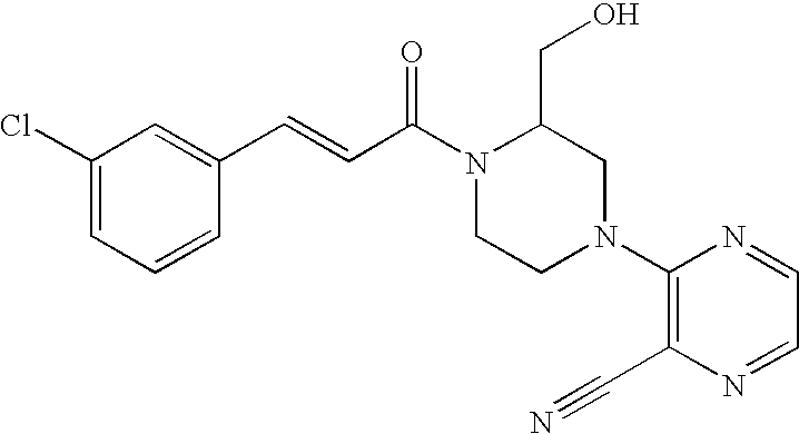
C1(Cl)=CC=CC(C=CC(N2CCN(C3=C(C#N)N=CC=N3)CC2CO)=O)=C1
